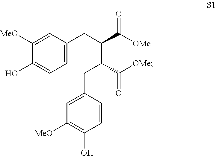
C1([MeO])=CC(CC(C(=O)[OMe])C(C(=O)[OMe])CC2=CC([MeO])=C(O)C=C2)=CC=C1O
